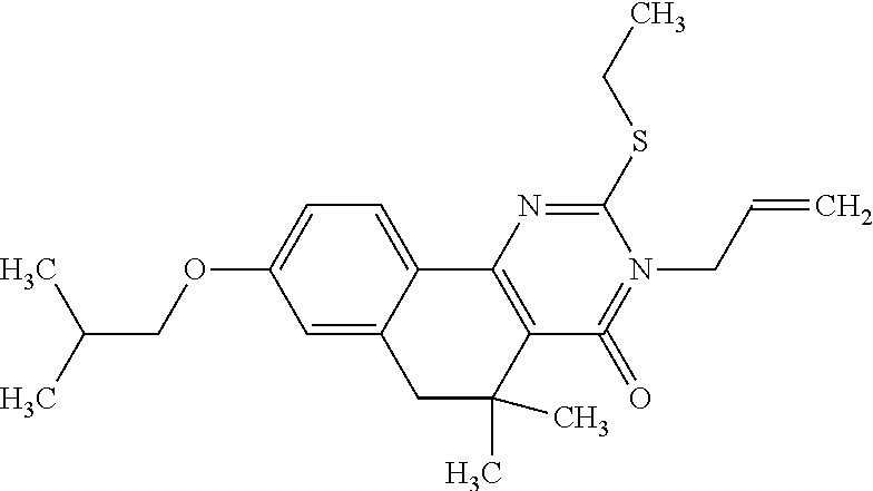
C1C(C)(C)C2=C(C3=CC=C(OCC(C)C)C=C13)N=C(SCC)N(CC=C)=C2=O
